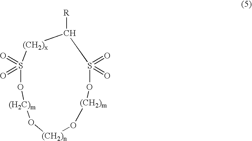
C1([R])[(CH2)x]S(=O)(=O)O[(H2C)m]O[(CH2)n]O[(CH2)m]OS1(=O)=O
